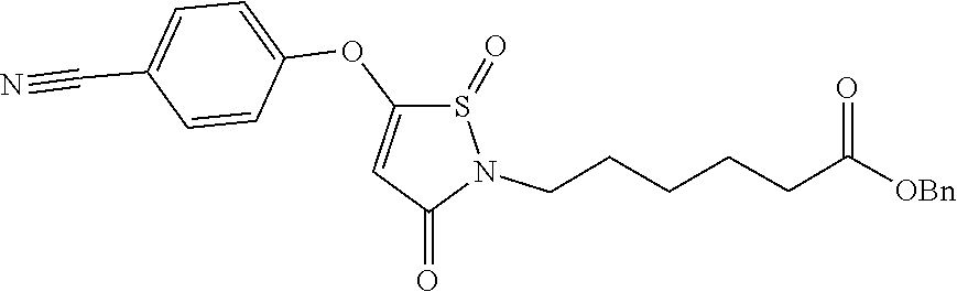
O=S1N(CCCCCC(=O)[OBn])C(=O)C=C1OC1=CC=C(C#N)C=C1
